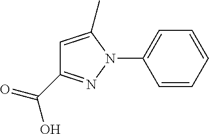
C1=C(C)N(C2=CC=CC=C2)N=C1C(=O)O
